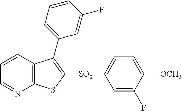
C1=CC2=C(N=C1)SC([SO2]C1=CC=C([OCH3])C(F)=C1)=C2C1=CC=CC(F)=C1
